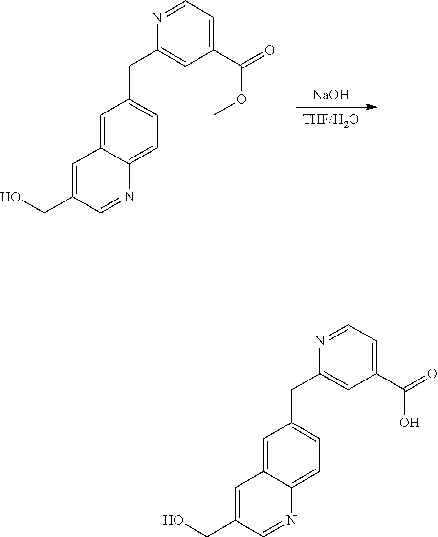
[NaOH].[THF/H2O].C1=C2C(=CC=C1CC1=CC(C(=O)OC)=CC=N1)N=CC(CO)=C2.C1=C2C(=CC=C1CC1=CC(C(=O)O)=CC=N1)N=CC(CO)=C2
